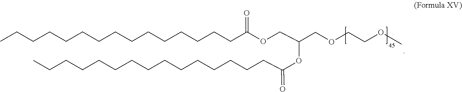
CCCCCCCCCCCCCCCC(OCC(OC(CCCCCCCCCCCCCCC)=O)COCCOC)=O
